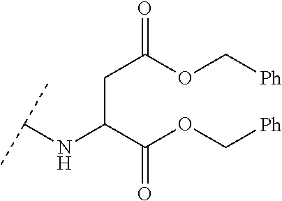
C(C(C(OC[Ph])=O)NC(C)C)C(=O)OC[Ph]
